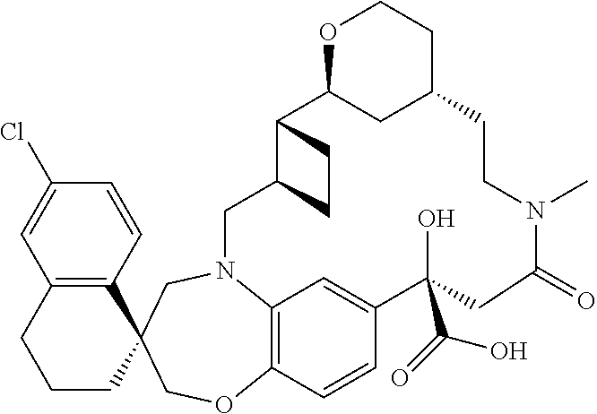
C12=C(C=CC(Cl)=C1)C1(CCC2)COC2=C3N(C1)CC1C(C4CC(CCO4)CCN(C)C(=O)CC(O)(C(O)=O)C(=C3)C=C2)CC1
